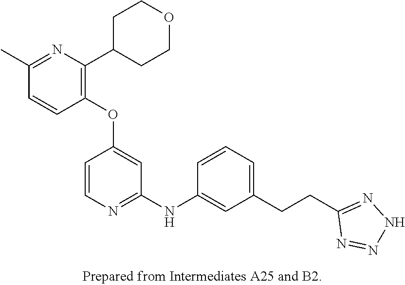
C1(OC2=CC(NC3=CC(CCC4=NNN=N4)=CC=C3)=NC=C2)=C(C2CCOCC2)N=C(C)C=C1
